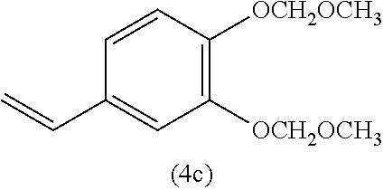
C1([OCH2OCH3])=C([OCH2OCH3])C=CC(C=C)=C1
